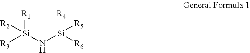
[R3][Si](N[Si]([R6])([R4])[R5])([R1])[R2]
